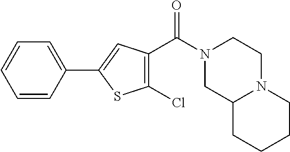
C1=CC(C2=CC(C(N3CC4N(CC3)CCCC4)=O)=C(Cl)S2)=CC=C1
